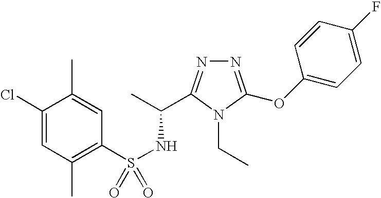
N1=C(OC2=CC=C(F)C=C2)N(CC)C(C(C)NS(=O)(C2=C(C)C=C(Cl)C(C)=C2)=O)=N1
